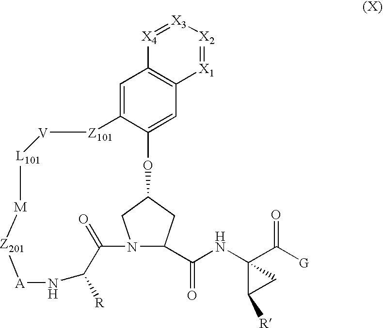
N12C(C(NC3(C([G])=O)C([R])C3)=O)CC(C1)OC1=CC3=C(C=C1[Z101][V][L101][M][Z201][A]NC([R])C2=O)[X4]=[X3][X2]=[X1]3
